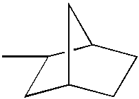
C1C2CCC(C1C)C2
